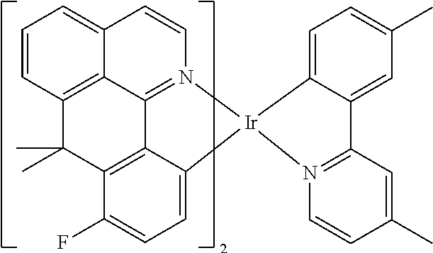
C1=CC2=C3C(=C1)C=CN1=C3C3=C(C(F)=CC=C3[Ir]13C1=CC=C(C)C=C1C1=N3C=CC(C)=C1)C2(C)C
